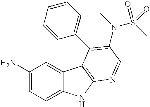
C1(N)=CC=C2C(=C1)C1=C(N2)N=CC(N(C)S(C)(=O)=O)=C1C1=CC=CC=C1
